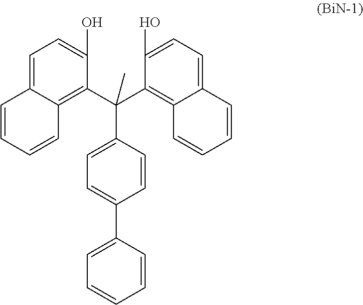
C1=C2C(=C(C(C3=C4C(=CC=C3O)C=CC=C4)(C3=CC=C(C4=CC=CC=C4)C=C3)C)C(O)=C1)C=CC=C2
